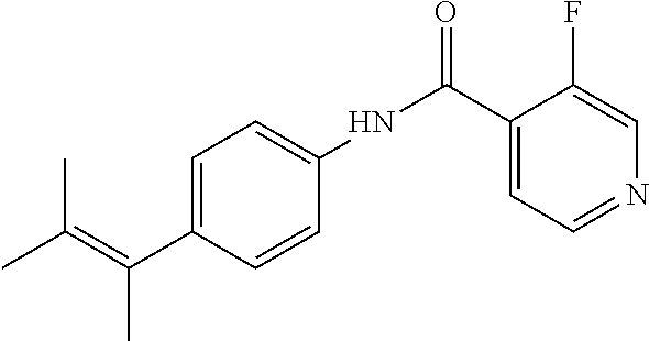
CC(=C(C)C1=CC=C(NC(C2=CC=NC=C2F)=O)C=C1)C
